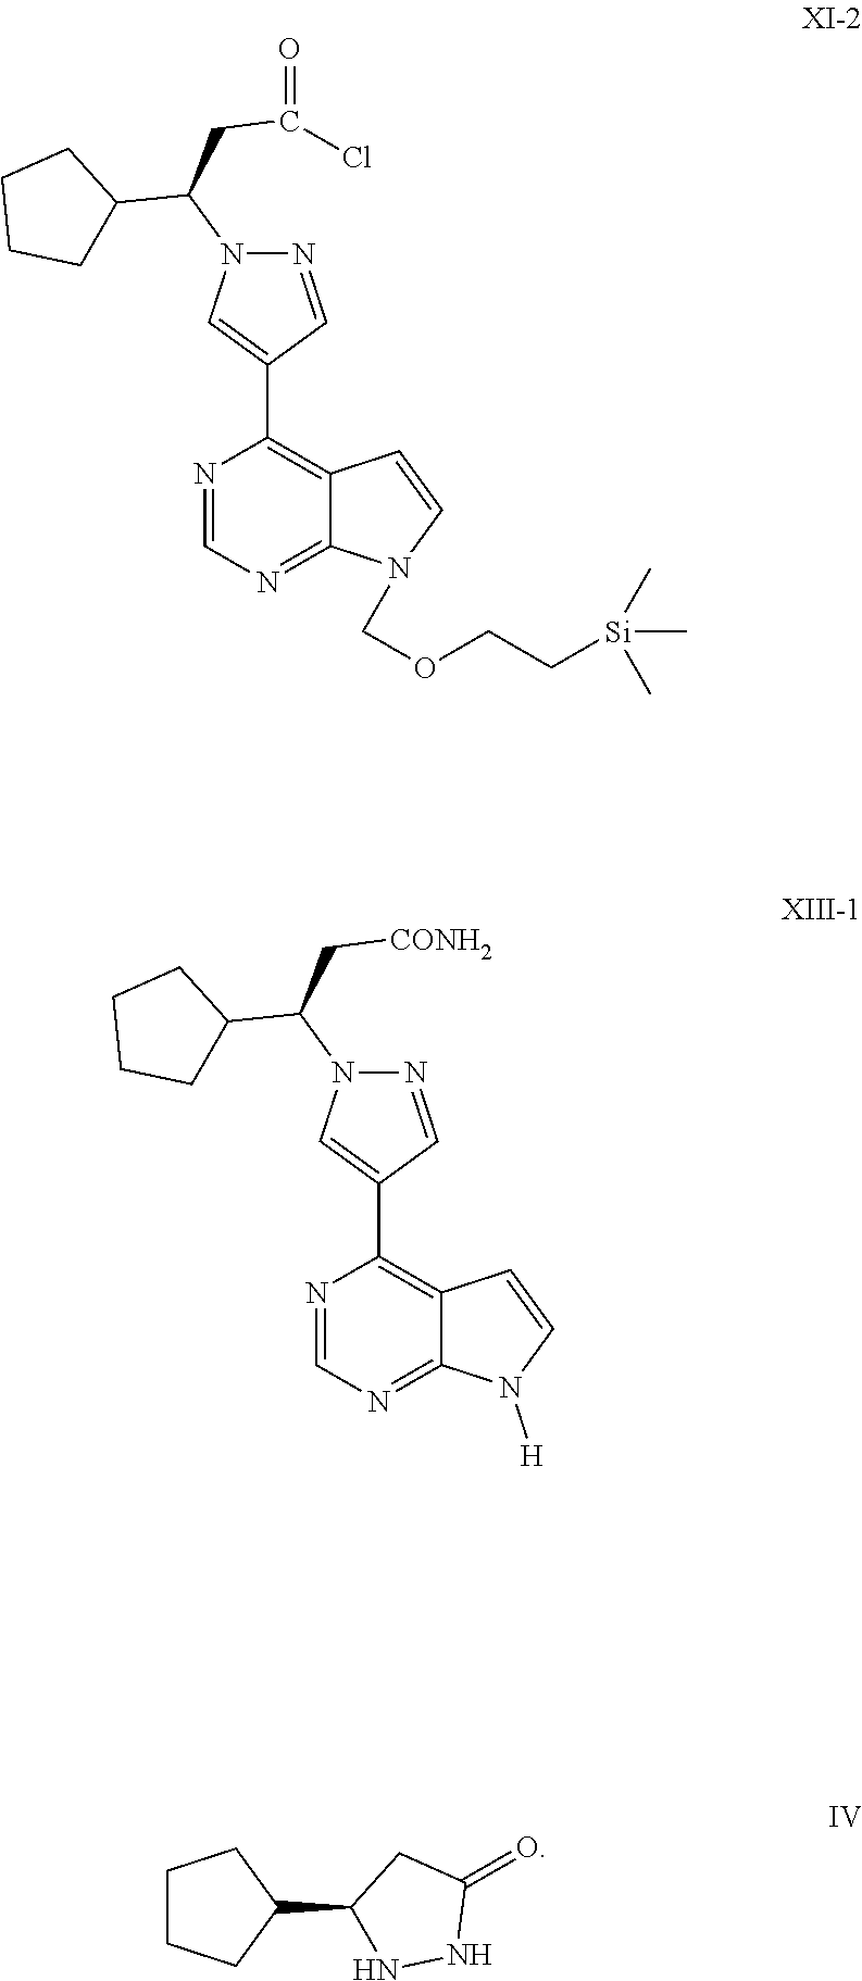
N1=CN=C2C(=C1C1=CN(C(C[CONH2])C3CCCC3)N=C1)C=CN2[H].N1=CN=C2C(=C1C1=CN(C(CC(=O)Cl)C3CCCC3)N=C1)C=CN2COCC[Si](C)(C)C.C1CCC(C2CC(=O)NN2)C1
